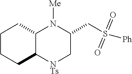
C1CCC2C(C1)N([Me])C(CS([Ph])(=O)=O)C[NTs]2
